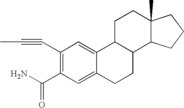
C1(C#CC)=C(C(N)=O)C=C2C(=C1)C1C(CC2)C2C(C)(CC1)CCC2
